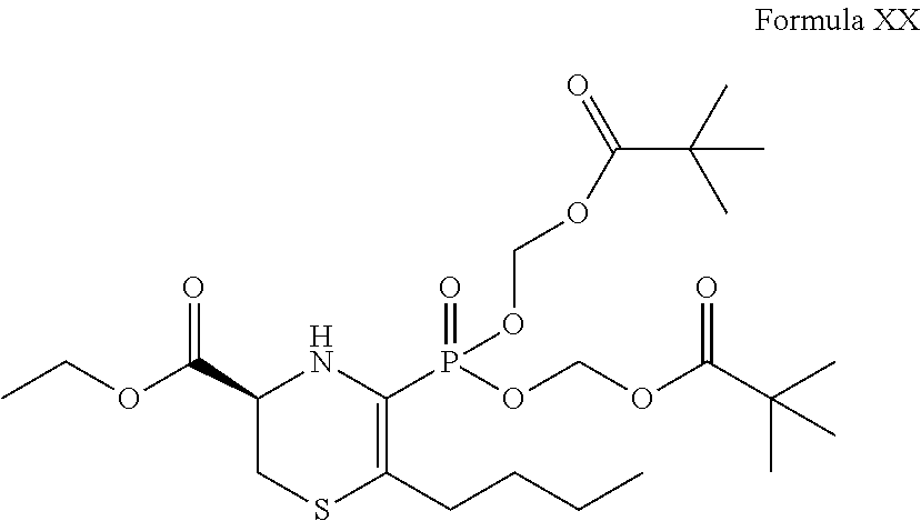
C1(C(OCC)=O)CSC(CCCC)=C(P(OCOC(C(C)(C)C)=O)(=O)OCOC(C(C)(C)C)=O)N1
